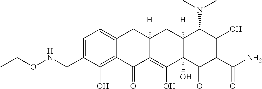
C1=C(CNOCC)C(O)=C2C(=C1)CC1([H])C(=C(O)C3(O)C([H])(C1)C(N(C)C)C(O)=C(C(=O)N)C3=O)C2=O
